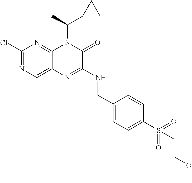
C1(Cl)=NC=C2C(=N1)N(C(C1CC1)C)C(=O)C(NCC1=CC=C(S(=O)(=O)CCOC)C=C1)=N2
